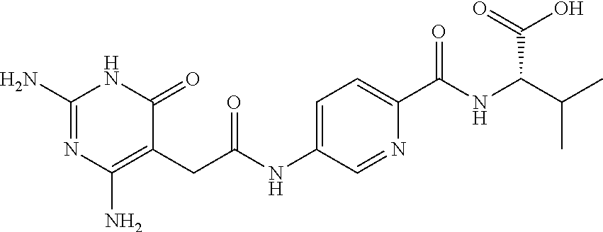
N1C(N)=NC(N)=C(CC(=O)NC2=CC=C(C(NC(C(=O)O)C(C)C)=O)N=C2)C1=O
